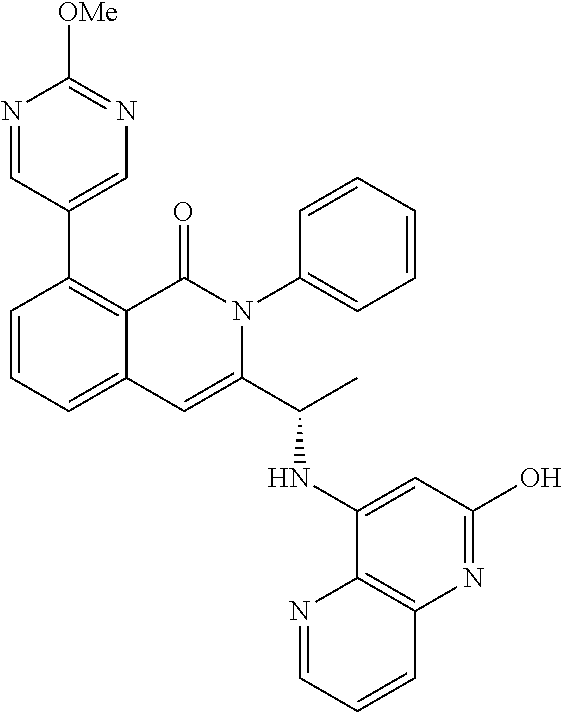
C12=CC=CC(C3=CN=C([OMe])N=C3)=C1C(=O)N(C1=CC=CC=C1)C(C(NC1=CC(O)=NC3=C1N=CC=C3)C)=C2
